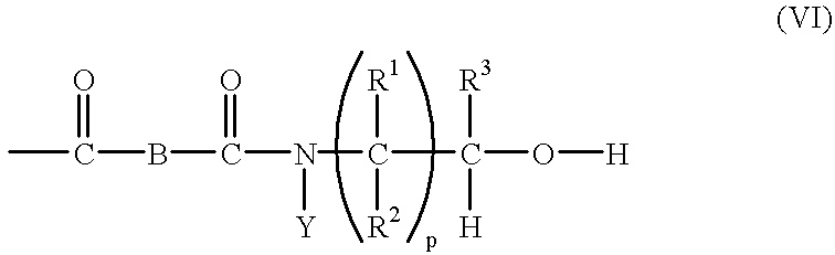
CC(=O)BC(=O)N([Y])C([R2])(C([H])(O[H])[R3])[R1]
